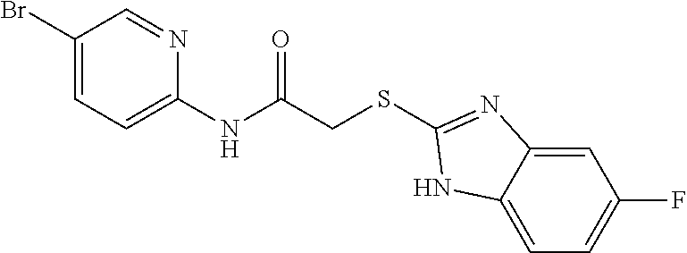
C1(Br)=CC=C(NC(CSC2=NC3=CC(F)=CC=C3N2)=O)N=C1
